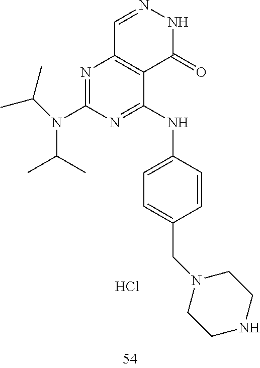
C1=NNC(=O)C2=C1N=C(N(C(C)C)C(C)C)N=C2NC1=CC=C(CN2CCNCC2)C=C1.Cl
